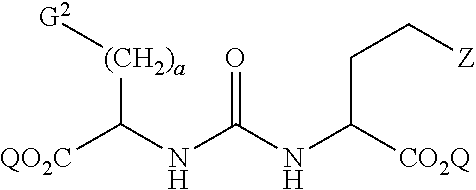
C(CC[Z])([CO2Q])NC(=O)NC([QO2C])[(CH2)a][G2]
